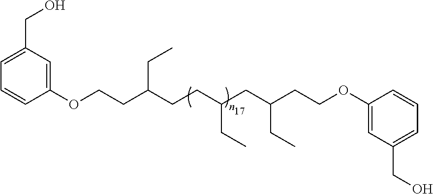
C1(OCCC(CCC(CC(CCOC2=CC(CO)=CC=C2)CC)CC)CC)=CC(CO)=CC=C1
